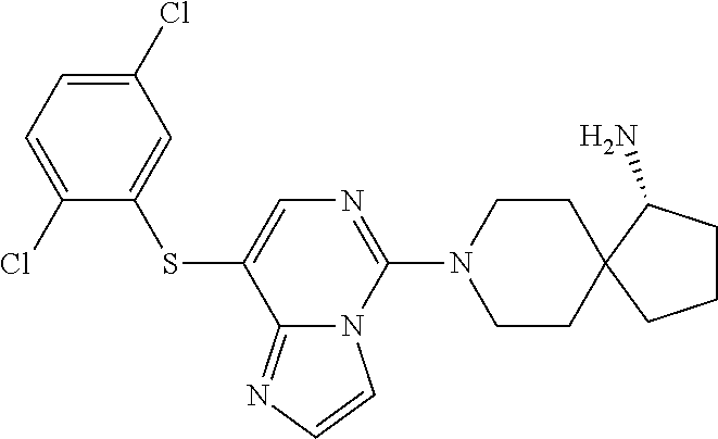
C1(Cl)=CC=C(Cl)C(SC2=CN=C(N3CCC4(CC3)CCCC4N)N3C2=NC=C3)=C1
